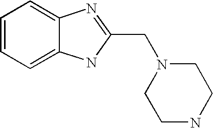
C1=CC=C2C(=C1)N=C(CN1CCNCC1)N2
